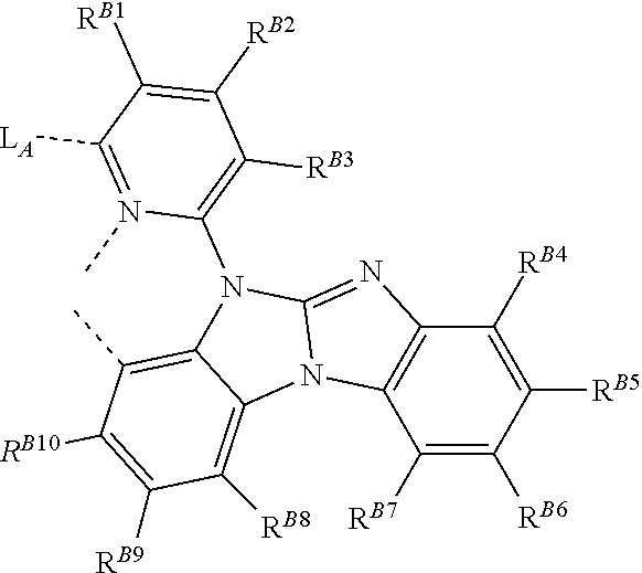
C1([RB7])=C([RB6])C([RB5])=C([RB4])C2=C1N1C(=N2)N(C2=C([RB3])C([RB2])=C([RB1])C([LA])=N2C)C2=C(C)C([RB10])=C([RB9])C([RB8])=C12
